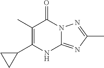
C1(C2CC2)=C(C)C(=O)N2C(=NC(C)=N2)N1
